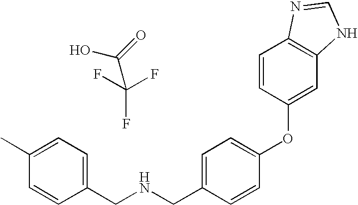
C(NCC1=CC=C(OC2=CC3=C(C=C2)N=CN3)C=C1)C1=CC=C(C)C=C1.OC(=O)C(F)(F)F
